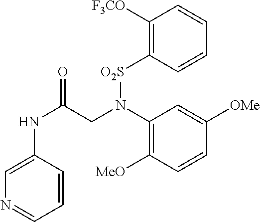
C1=C(NC(=O)CN(C2=C([MeO])C=CC([OMe])=C2)[O2S]C2=C([F3CO])C=CC=C2)C=CC=N1
